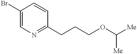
C1(Br)=CN=C(CCCOC([Me])[Me])C=C1
